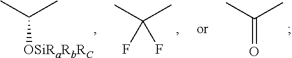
CC(C)=O.CC(C)(F)F.CC(C)[OSiRaRbRC]
